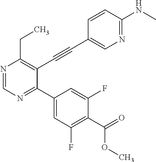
N1=CN=C(C2=CC(F)=C(C(=O)OC)C(F)=C2)C(C#CC2=CN=C(NC)C=C2)=C1CC
